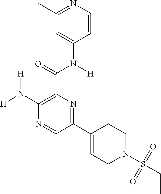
[H]N(C1=C(C(=O)N([H])C2=CC(C)=NC=C2)N=C(C2=CCN(S(CC)(=O)=O)CC2)C=N1)[H]
